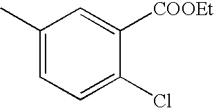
C1(C)=CC=C(Cl)C([COOEt])=C1
